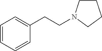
C1=CC=CC(CCN2CCCC2)=C1
